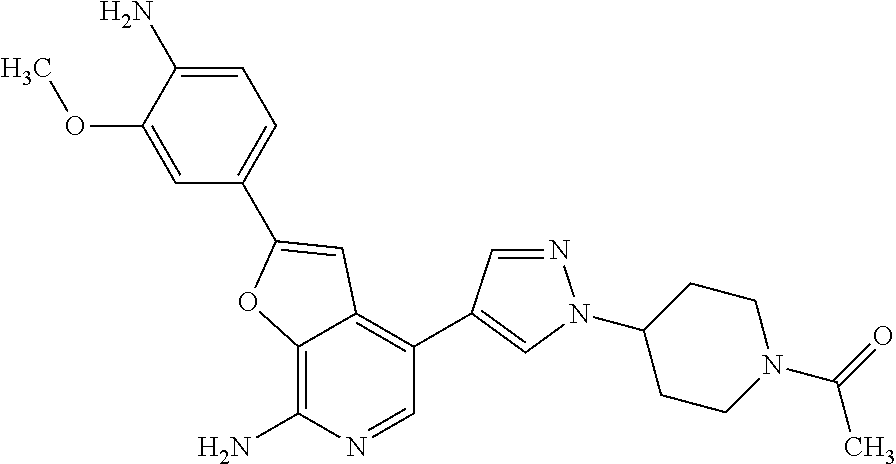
C12=C(N)N=CC(C3=CN(C4CCN(C(=O)C)CC4)N=C3)=C1C=C(C1=CC=C(N)C(OC)=C1)O2
